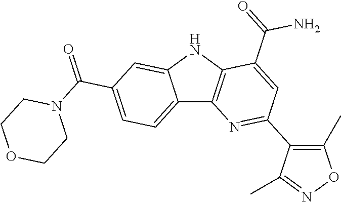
C12=CC=C(C(=O)N3CCOCC3)C=C1NC1=C2N=C(C2=C(C)ON=C2C)C=C1C(=O)N
